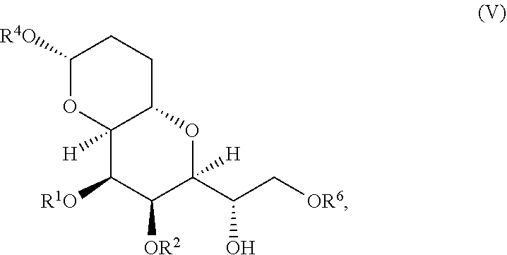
C1([R4O])OC2([H])C(CC1)OC([H])(C(C[OR6])O)C([OR2])C2[R1O]
